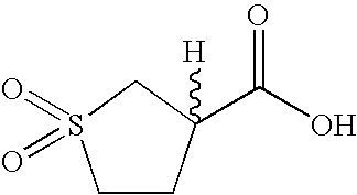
C1CC(C(O)=O)([H])CS1(=O)=O
